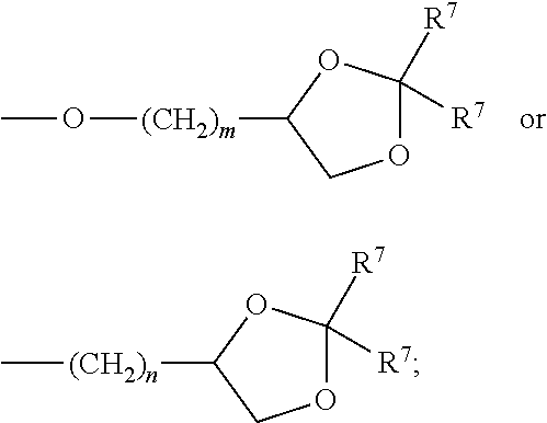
O([(CH2)m]C1COC([R7])([R7])O1)C.C[(CH2)n]C1COC([R7])([R7])O1
